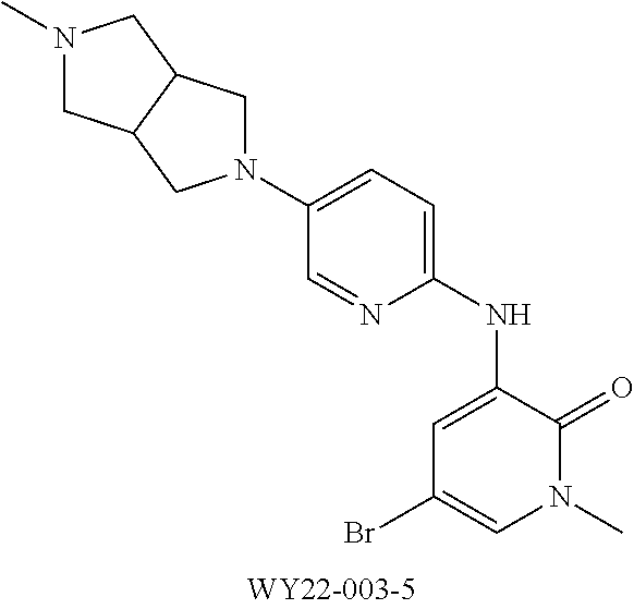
N1(C)C(=O)C(NC2=CC=C(N3CC4C(C3)CN(C)C4)C=N2)=CC(Br)=C1
